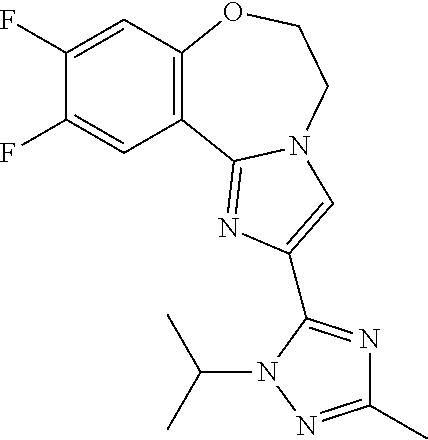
C1(F)=CC2=C(C=C1F)C1=NC(C3=NC(C)=NN3C(C)C)=CN1CCO2
